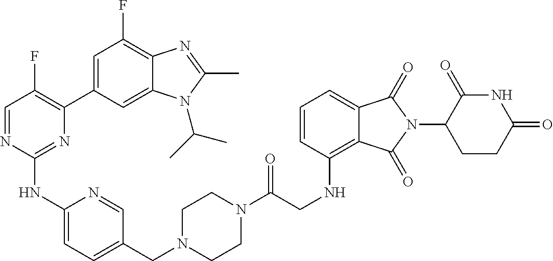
C1(NC2=NC(C3=CC(F)=C4C(=C3)N(C(C)C)C(C)=N4)=C(F)C=N2)=CC=C(CN2CCN(C(CNC3=C4C(=CC=C3)C(=O)N(C3C(=O)NC(=O)CC3)C4=O)=O)CC2)C=N1
